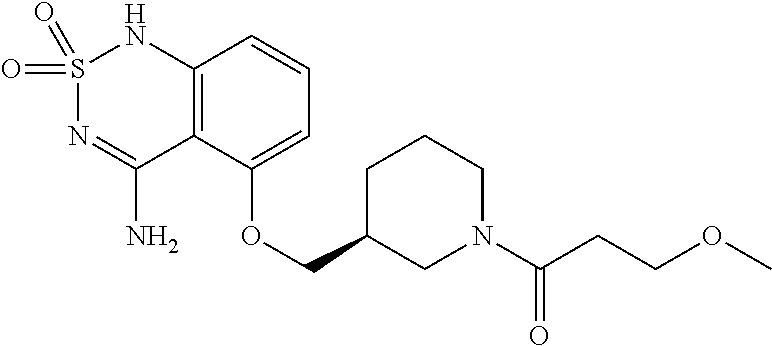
C12=C(C(OCC3CN(C(CCOC)=O)CCC3)=CC=C1)C(N)=NS(=O)(=O)N2
